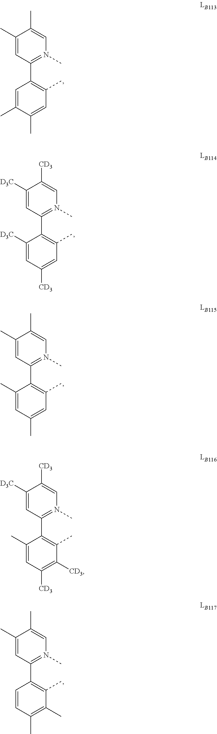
C1(C)=CC(C2=C(C)C=C(C)C(C)=C2)=N(C)C=C1C.C1([D3C])=CC(C2=C(C)C=C([CD3])C=C2[D3C])=N(C)C=C1[CD3].C1(C)=CC(C2=C(C)C=C(C)C=C2C)=N(C)C=C1C.C1(C)=CC(C2=C(C)C(C)=C(C)C=C2)=N(C)C=C1C.C1([D3C])=CC(C2=C(C)C([CD3])=C([CD3])C=C2C)=N(C)C=C1[CD3]
